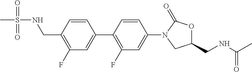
N(CC1=C(F)C=C(C2=C(F)C=C(N3CC(CNC(C)=O)OC3=O)C=C2)C=C1)S(=O)(C)=O
